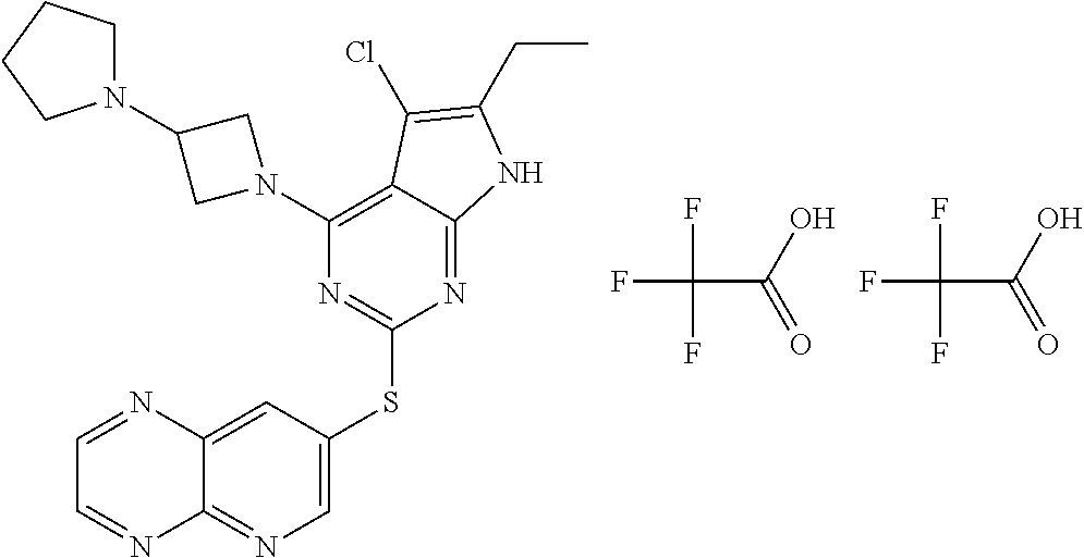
FC(C(O)=O)(F)F.C1=C(SC2=NC(N3CC(N4CCCC4)C3)=C3C(=N2)NC(CC)=C3Cl)C=C2C(=N1)N=CC=N2.FC(C(O)=O)(F)F
